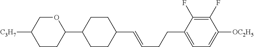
C1CC(C2OCC([C3H7])CC2)CCC1C=CCCC1=CC=C([OC2H5])C(F)=C1F
